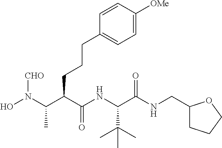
ON(C(C(C(NC(C(NCC1CCCO1)=O)C(C)(C)C)=O)CCCC1=CC=C([OMe])C=C1)C)[CHO]
